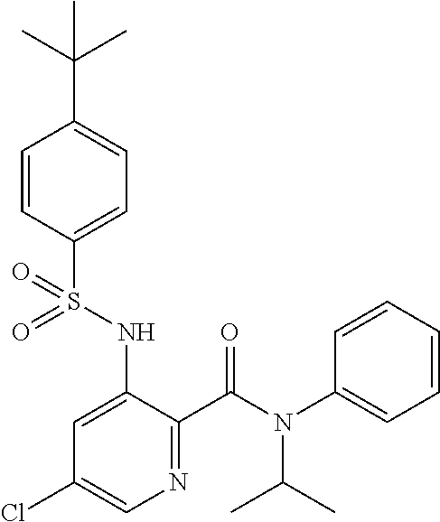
C1=CC(S(NC2=CC(Cl)=CN=C2C(N(C2=CC=CC=C2)C(C)C)=O)(=O)=O)=CC=C1C(C)(C)C
